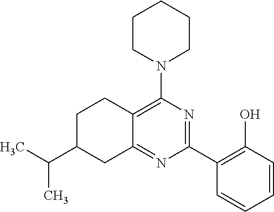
C1(C2=C(O)C=CC=C2)=NC(N2CCCCC2)=C2C(=N1)CC(C(C)C)CC2
